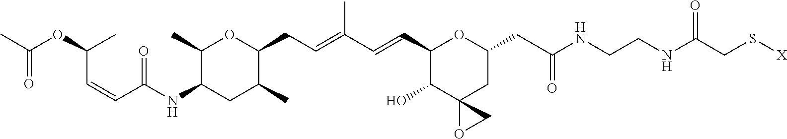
C1(C)C(NC(=O)C=CC(C)OC(=O)C)CC(C)C(CC=C(C)C=CC2OC(CC(=O)NCCNC(CS[X])=O)CC3(OC3)C2O)O1
